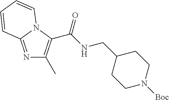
N1=C2N(C(C(NCC3CCN([Boc])CC3)=O)=C1C)C=CC=C2
